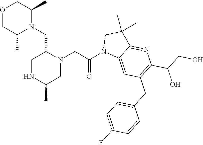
O1CC(C)N(CC2N(CC(N3C4=CC(CC5=CC=C(F)C=C5)=C(C(O)CO)N=C4C(C)(C)C3)=O)CC(C)NC2)C(C)C1
